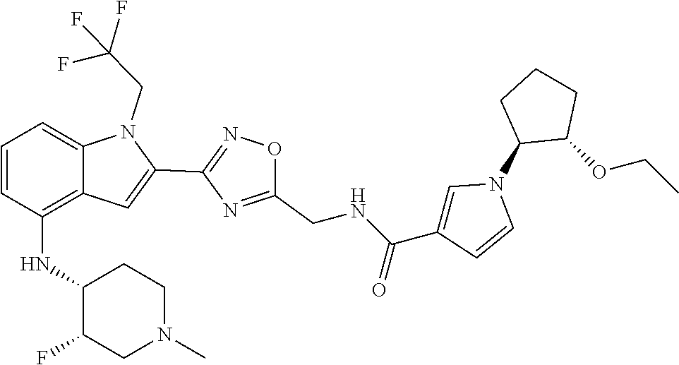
C12=C(NC3C(F)CN(C)CC3)C=CC=C1N(CC(F)(F)F)C(C1=NOC(CNC(C3=CN(C4C(OCC)CCC4)C=C3)=O)=N1)=C2
